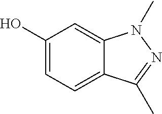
OC1=CC=C2C(=C1)N(C)N=C2C
